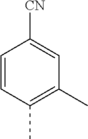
C1=CC(C)=C(C)C=C1[CN]
